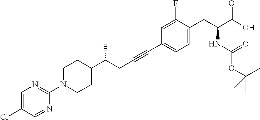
C1=C(Cl)C=NC(N2CCC(C(CC#CC3=CC=C(CC(C(O)=O)NC(OC(C)(C)C)=O)C(F)=C3)C)CC2)=N1
